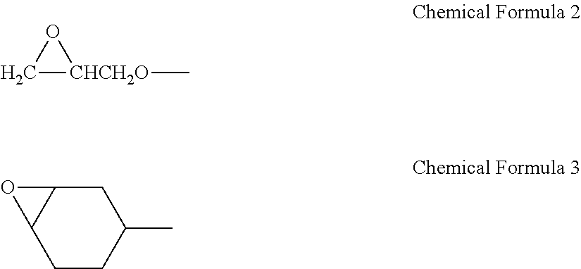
C1[CHCH2O](C)O1.C1C2C(CCC1C)O2
